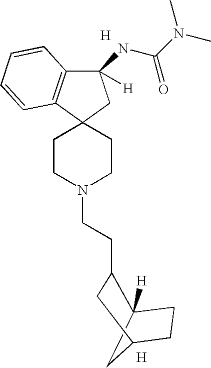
[H].C1CN(CCC2C3([H])CC(C2)CC3)CCC12C1=C(C([H])(NC(N(C)C)=O)C2)C=CC=C1.[H]
